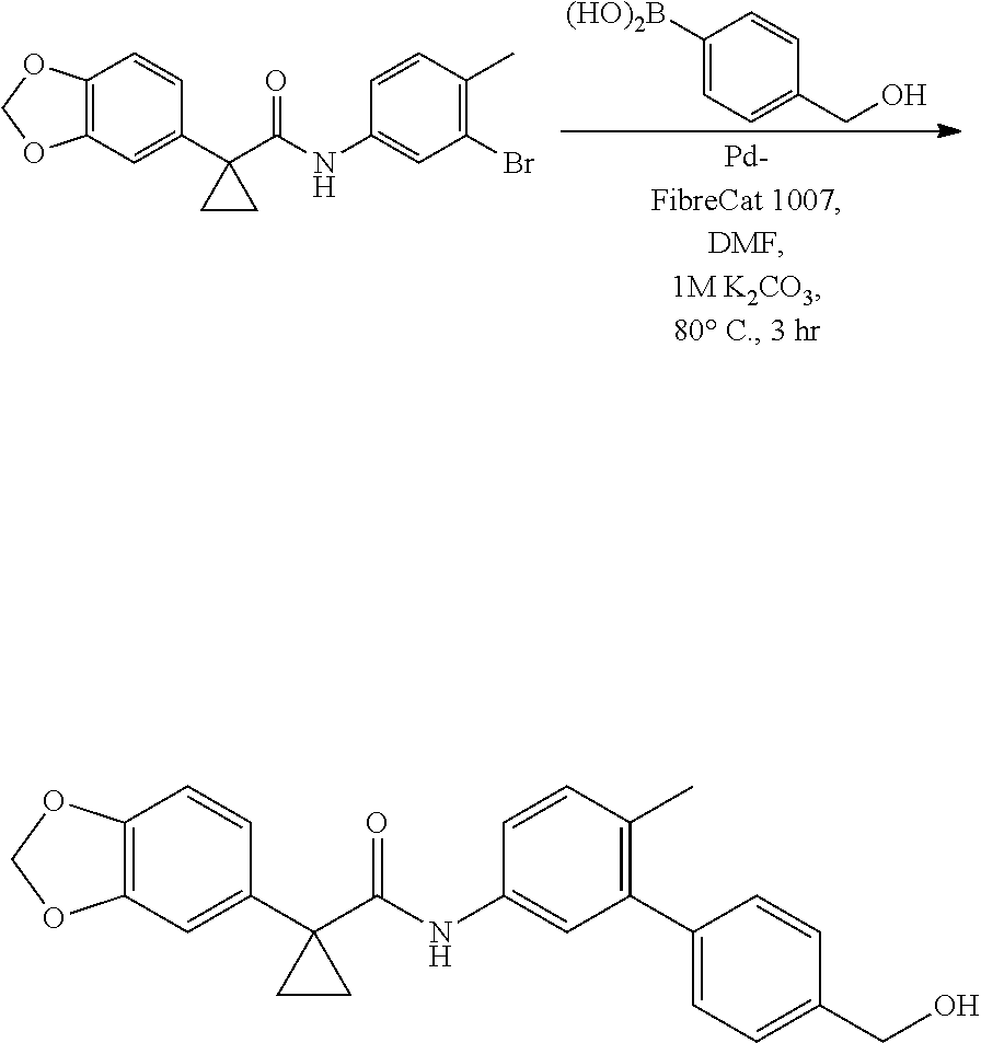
C12=C(C=C(C3(C(NC4=CC(Br)=C(C)C=C4)=O)CC3)C=C1)OCO2.C1([(HO)2B])=CC=C(CO)C=C1.C12=C(C=C(C3(C(NC4=CC(C5=CC=C(CO)C=C5)=C(C)C=C4)=O)CC3)C=C1)OCO2
